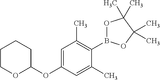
C1COC(OC2=CC(C)=C(B3OC(C)(C)C(C)(C)O3)C(C)=C2)CC1
